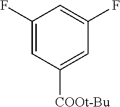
C1(F)=CC([COOt-Bu])=CC(F)=C1
